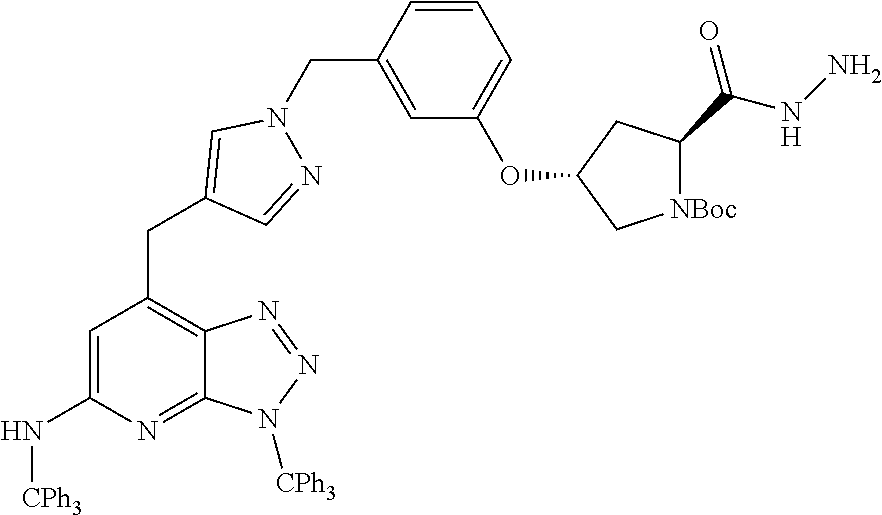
C1=C(N[CPh3])N=C2C(=C1CC1=CN(CC3=CC(OC4C[NBoc]C(C(NN)=O)C4)=CC=C3)N=C1)N=NN2[CPh3]
